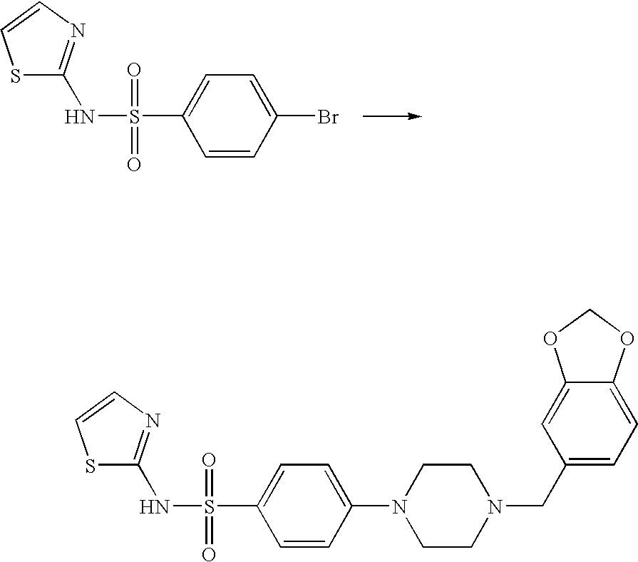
N(S(=O)(=O)C1=CC=C(Br)C=C1)C1=NC=CS1.N(S(=O)(=O)C1=CC=C(N2CCN(CC3=CC=C4C(=C3)OCO4)CC2)C=C1)C1=NC=CS1
